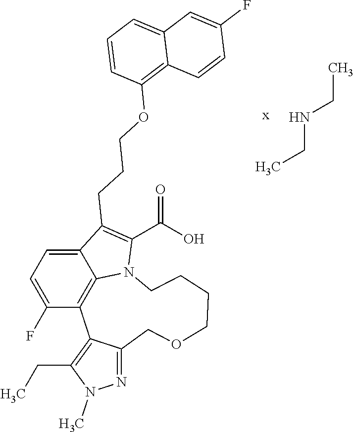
C12=CC=C(F)C3=C1N(C(C(=O)O)=C2CCCOC1=C2C(=CC=C1)C=C(F)C=C2)CCCCOCC1=NN(C)C(CC)=C13.N(CC)CC
